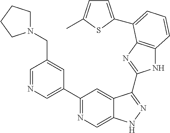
C1=NC=C(C2=NC=C3C(=C2)C(C2=NC4=C(N2)C=CC=C4C2=CC=C(C)S2)=NN3)C=C1CN1CCCC1
